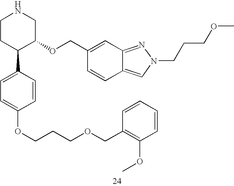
C1CC(C2=CC=C(OCCCOCC3=C(OC)C=CC=C3)C=C2)C(OCC2=CC3=NN(CCCOC)C=C3C=C2)CN1
